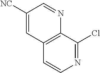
C12=C(C(Cl)=NC=C1)N=CC([NC])=C2
